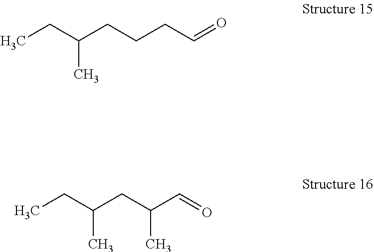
CCC(CCCC=O)C.CCC(CC(C=O)C)C
